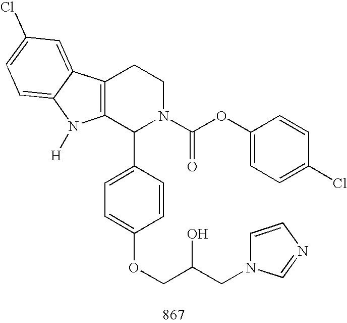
C12=C(C(C3=CC=C(OCC(CN4C=CN=C4)O)C=C3)N(C(OC3=CC=C(Cl)C=C3)=O)CC1)N([H])C1=CC=C(Cl)C=C21
